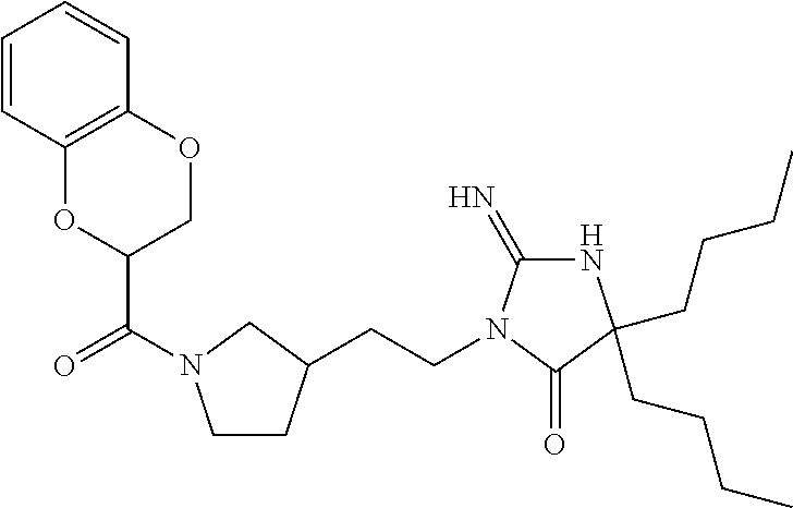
C1CC(CCN2C(=N)NC(CCCC)(CCCC)C2=O)CN1C(=O)C1COC2=C(O1)C=CC=C2
